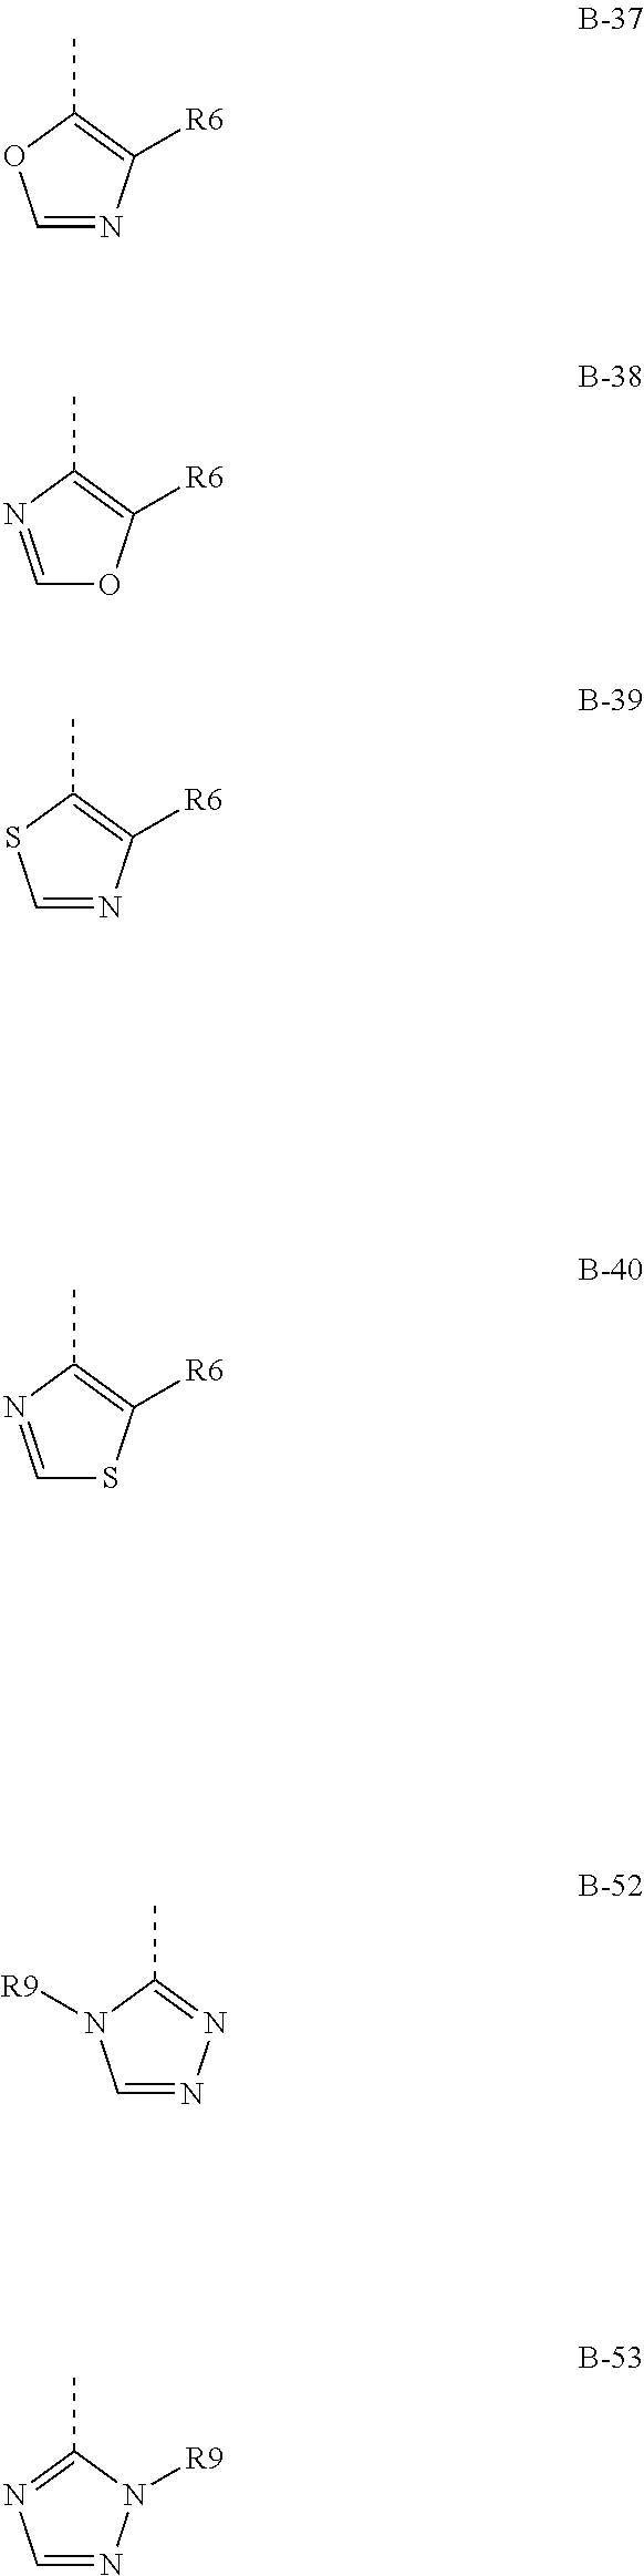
CC1=C([R6])N=CO1.CC1=C([R6])OC=N1.CC1=C([R6])N=CS1.CC1=C([R6])SC=N1.CC1=NN=CN1[R9].CC1=NC=NN1[R9]
